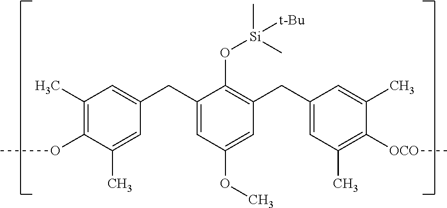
C1(C)=C(OC)C(C)=CC(CC2=CC(OC)=CC(CC3=CC(C)=C([OCO]C)C(C)=C3)=C2O[Si](C)(C)[t-Bu])=C1
